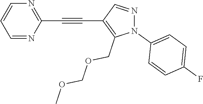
C1=NC(C#CC2=C(COCOC)N(C3=CC=C(F)C=C3)N=C2)=NC=C1
